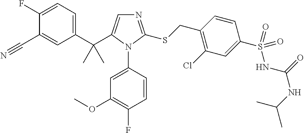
C1(C(C)(C)C2=CN=C(SCC3=C(Cl)C=C(S(=O)(NC(=O)NC(C)C)=O)C=C3)N2C2=CC(OC)=C(F)C=C2)=CC=C(F)C(C#N)=C1
